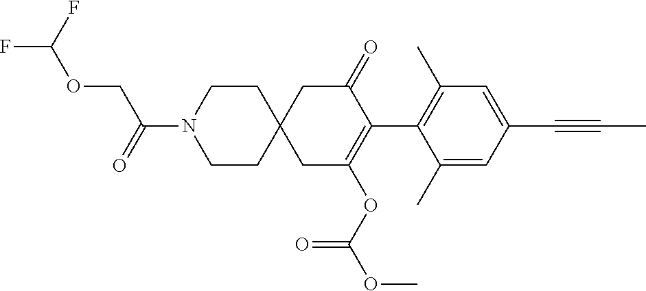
C1(C)=CC(C#CC)=CC(C)=C1C1=C(OC(OC)=O)CC2(CC1=O)CCN(C(=O)COC(F)F)CC2
